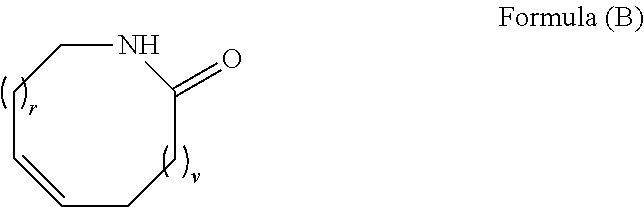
C1C=CCCC(=O)NC1
